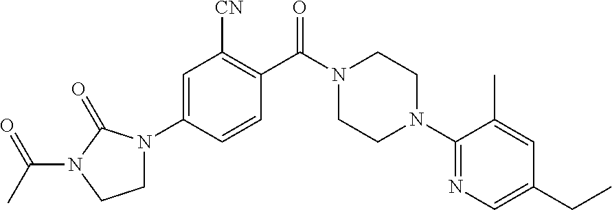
C1=C(N2CCN(C(C)=O)C2=O)C=CC(C(N2CCN(C3=NC=C(CC)C=C3C)CC2)=O)=C1[CN]
